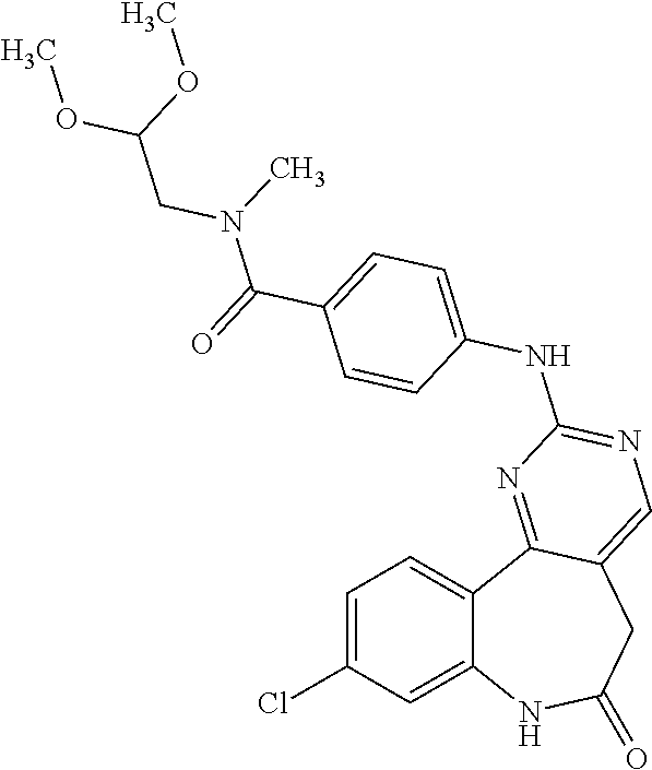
C1=C(Cl)C=C2C(=C1)C1=NC(NC3=CC=C(C(=O)N(C)CC(OC)OC)C=C3)=NC=C1CC(=O)N2
